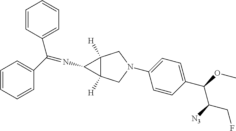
C1(N2CC3([H])C([H])(C2)C3N=C(C2=CC=CC=C2)C2=CC=CC=C2)=CC=C(C(OC)C([N3])CF)C=C1
